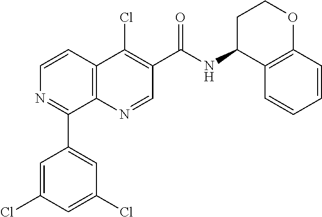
C12=C(N=CC(C(=O)NC3C4=C(OCC3)C=CC=C4)=C1Cl)C(C1=CC(Cl)=CC(Cl)=C1)=NC=C2
